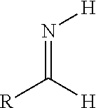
[R]C([H])=N[H]
